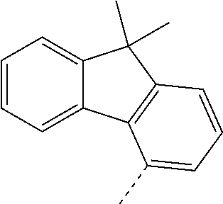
C1=CC=C2C(=C1)C(C)(C)C1=C2C(C)=CC=C1
